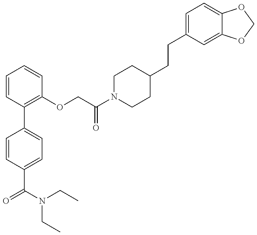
C1=CC(C(=O)N(CC)CC)=CC=C1C1=C(OCC(N2CCC(CCC3=CC=C4C(=C3)OCO4)CC2)=O)C=CC=C1
